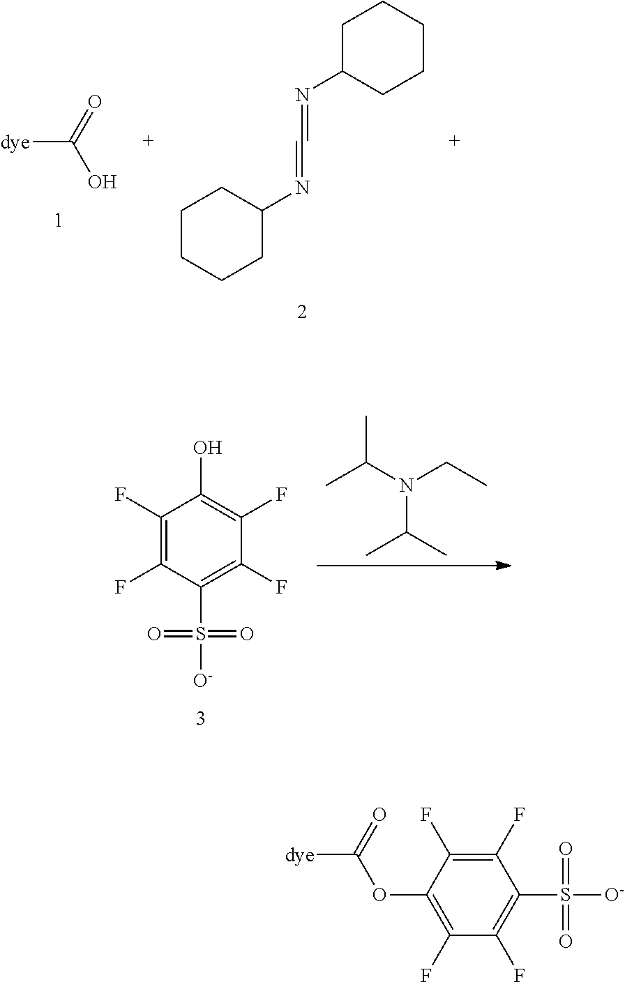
[dye]C(=O)O.C1CCCC(N=C=NC2CCCCC2)C1.CC(N(CC)C(C)C)C.C1(F)=C(F)C(S([O-])(=O)=O)=C(F)C(F)=C1O.[dye]C(=O)OC1=C(F)C(F)=C(S([O-])(=O)=O)C(F)=C1F
